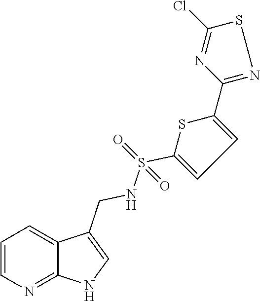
C1=CN=C2C(=C1)C(CNS(=O)(=O)C1=CC=C(C3=NSC(Cl)=N3)S1)=CN2
